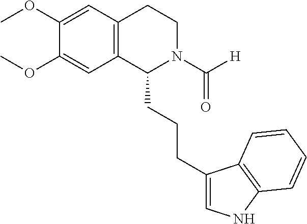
COC1=CC2=C(C=C1OC)CCN(C([H])=O)C2CCCC1=CNC2=C1C=CC=C2
